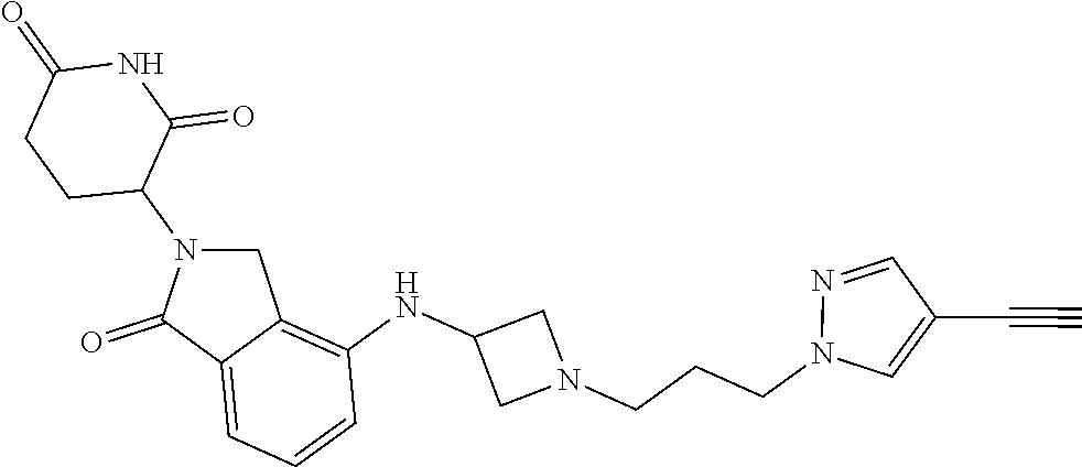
N1C(=O)CCC(N2C(=O)C3=CC=CC(NC4CN(CCCN5C=C(C#C)C=N5)C4)=C3C2)C1=O
